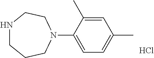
N1CCCN(C2=CC=C(C)C=C2C)CC1.Cl
